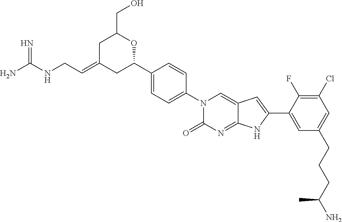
NC(NCC=C1CC(C2=CC=C(N3C(=O)N=C4C(=C3)C=C(C3=CC(CCCC(N)C)=CC(Cl)=C3F)N4)C=C2)OC(CO)C1)=N
